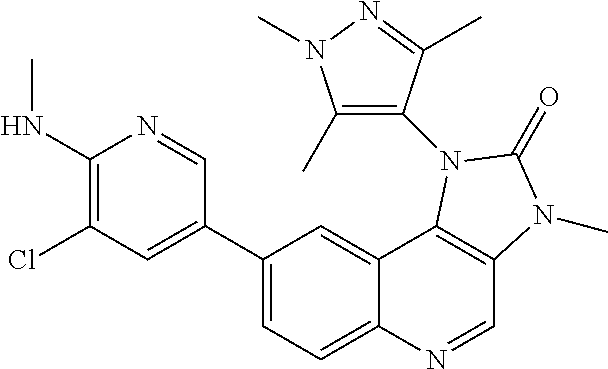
C1(NC)=C(Cl)C=C(C2=CC=C3C(=C2)C2=C(C=N3)N(C)C(=O)N2C2=C(C)N(C)N=C2C)C=N1
